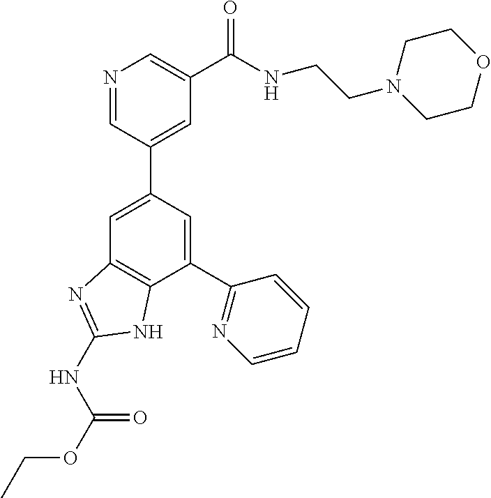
C1=C(C2=CC(C(NCCN3CCOCC3)=O)=CN=C2)C=C(C2=NC=CC=C2)C2=C1N=C(NC(OCC)=O)N2
